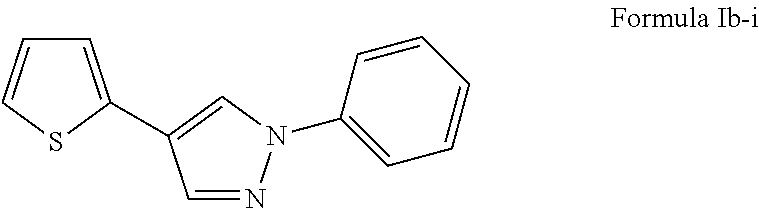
C1=NN(C2=CC=CC=C2)C=C1C1=CC=CS1
